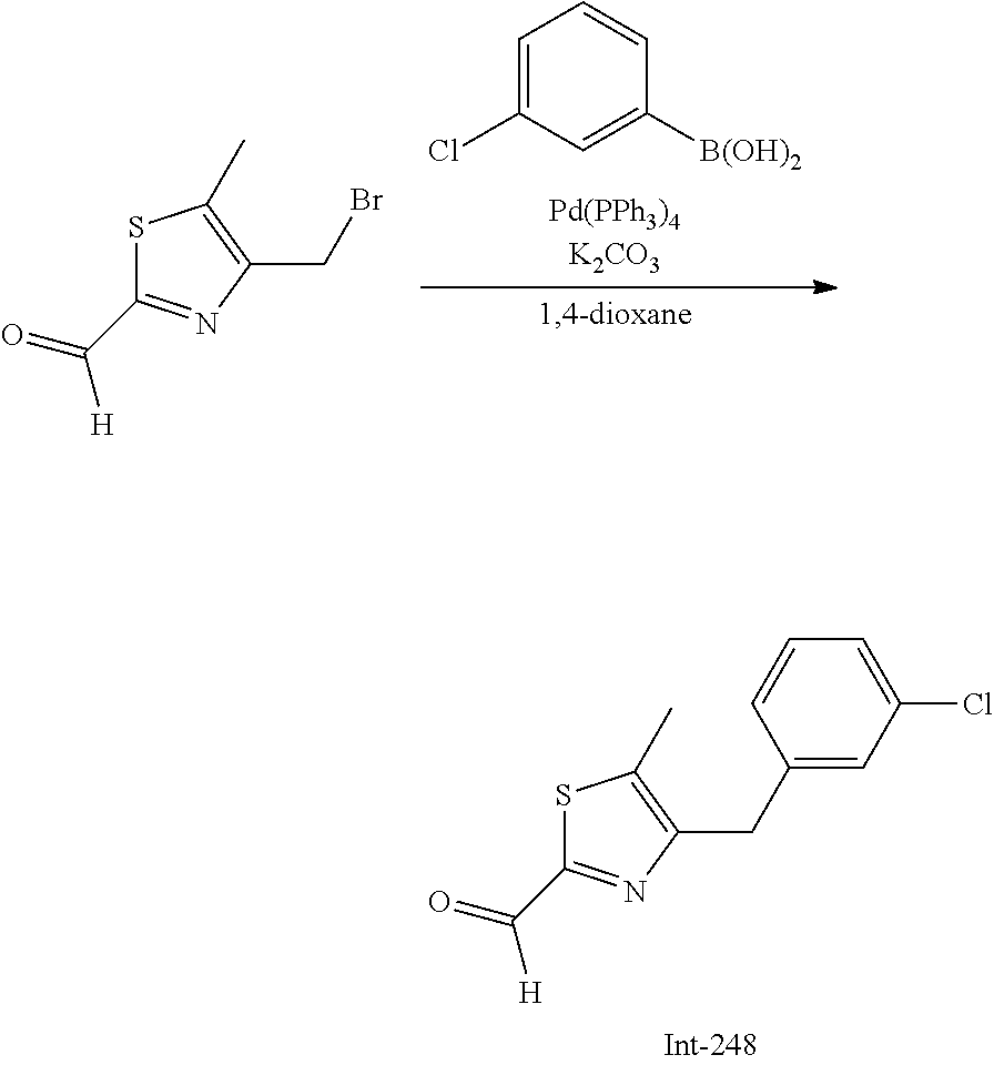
S1C(C(=O)[H])=NC(CC2=CC(Cl)=CC=C2)=C1C.C1=C(Cl)C=C([B(OH)2])C=C1.S1C(C(=O)[H])=NC(CBr)=C1C
